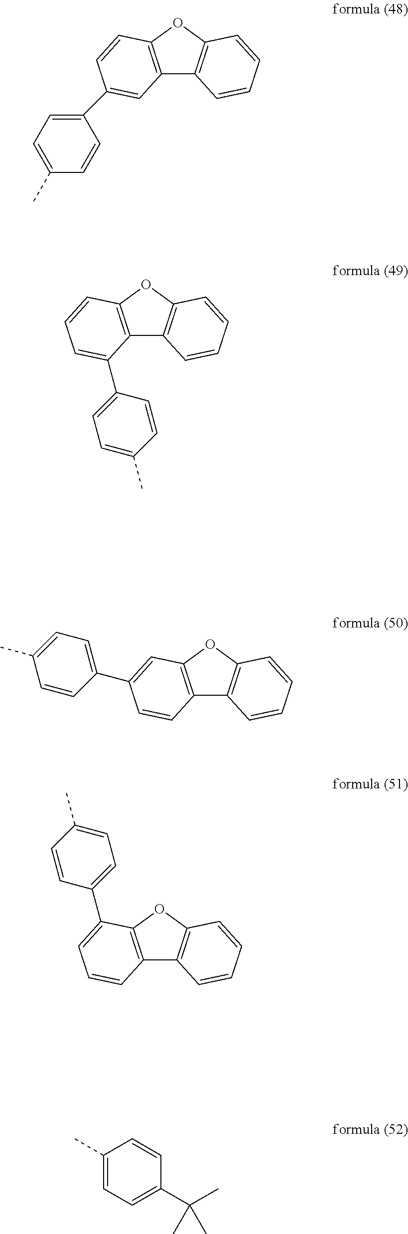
C12=C(C=C(C3=CC=C(C)C=C3)C=C1)OC1=C2C=CC=C1.C12=C(C=CC(C3=CC=C(C)C=C3)=C1)OC1=C2C=CC=C1.C12=C(C(C3=CC=C(C)C=C3)=CC=C1)OC1=C2C=CC=C1.C12=C(C=CC=C1C1=CC=C(C)C=C1)OC1=C2C=CC=C1.C1(C)=CC=C(C(C)(C)C)C=C1
